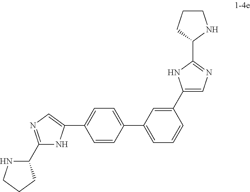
C1=C(C2=CN=C(C3NCCC3)N2)C=CC(C2=CC=CC(C3=CN=C(C4NCCC4)N3)=C2)=C1
